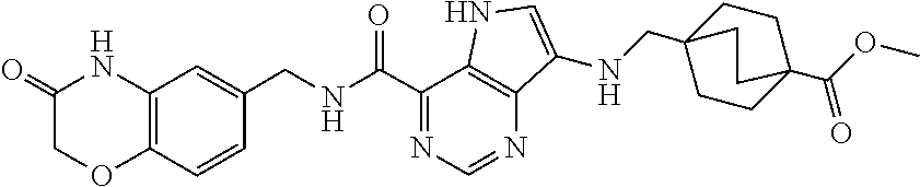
O=C(C1=NC=NC2=C1NC=C2NCC12CCC(C(OC)=O)(CC1)CC2)NCC1=CC2=C(C=C1)OCC(=O)N2
